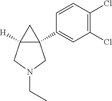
C12(C3=CC(Cl)=C(Cl)C=C3)C([H])(CN(CC)C1)C2
